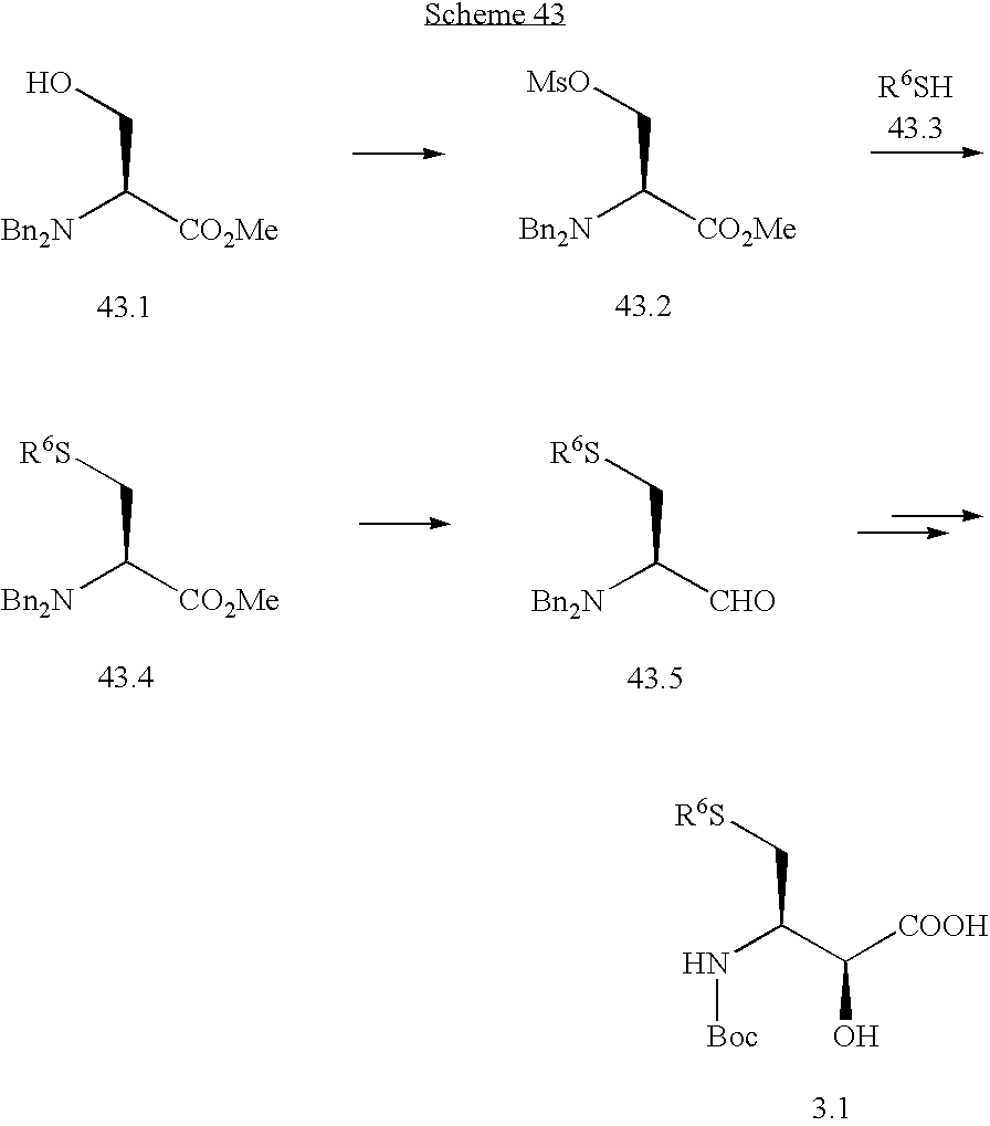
[Bn2N]C([CO2Me])CO.[Bn2N]C([CO2Me])C[MsO].[Bn2N]C([CO2Me])C[R6S].[Bn2N]C([CHO])C[R6S].N(C(C([COOH])O)C[R6S])[Boc]
